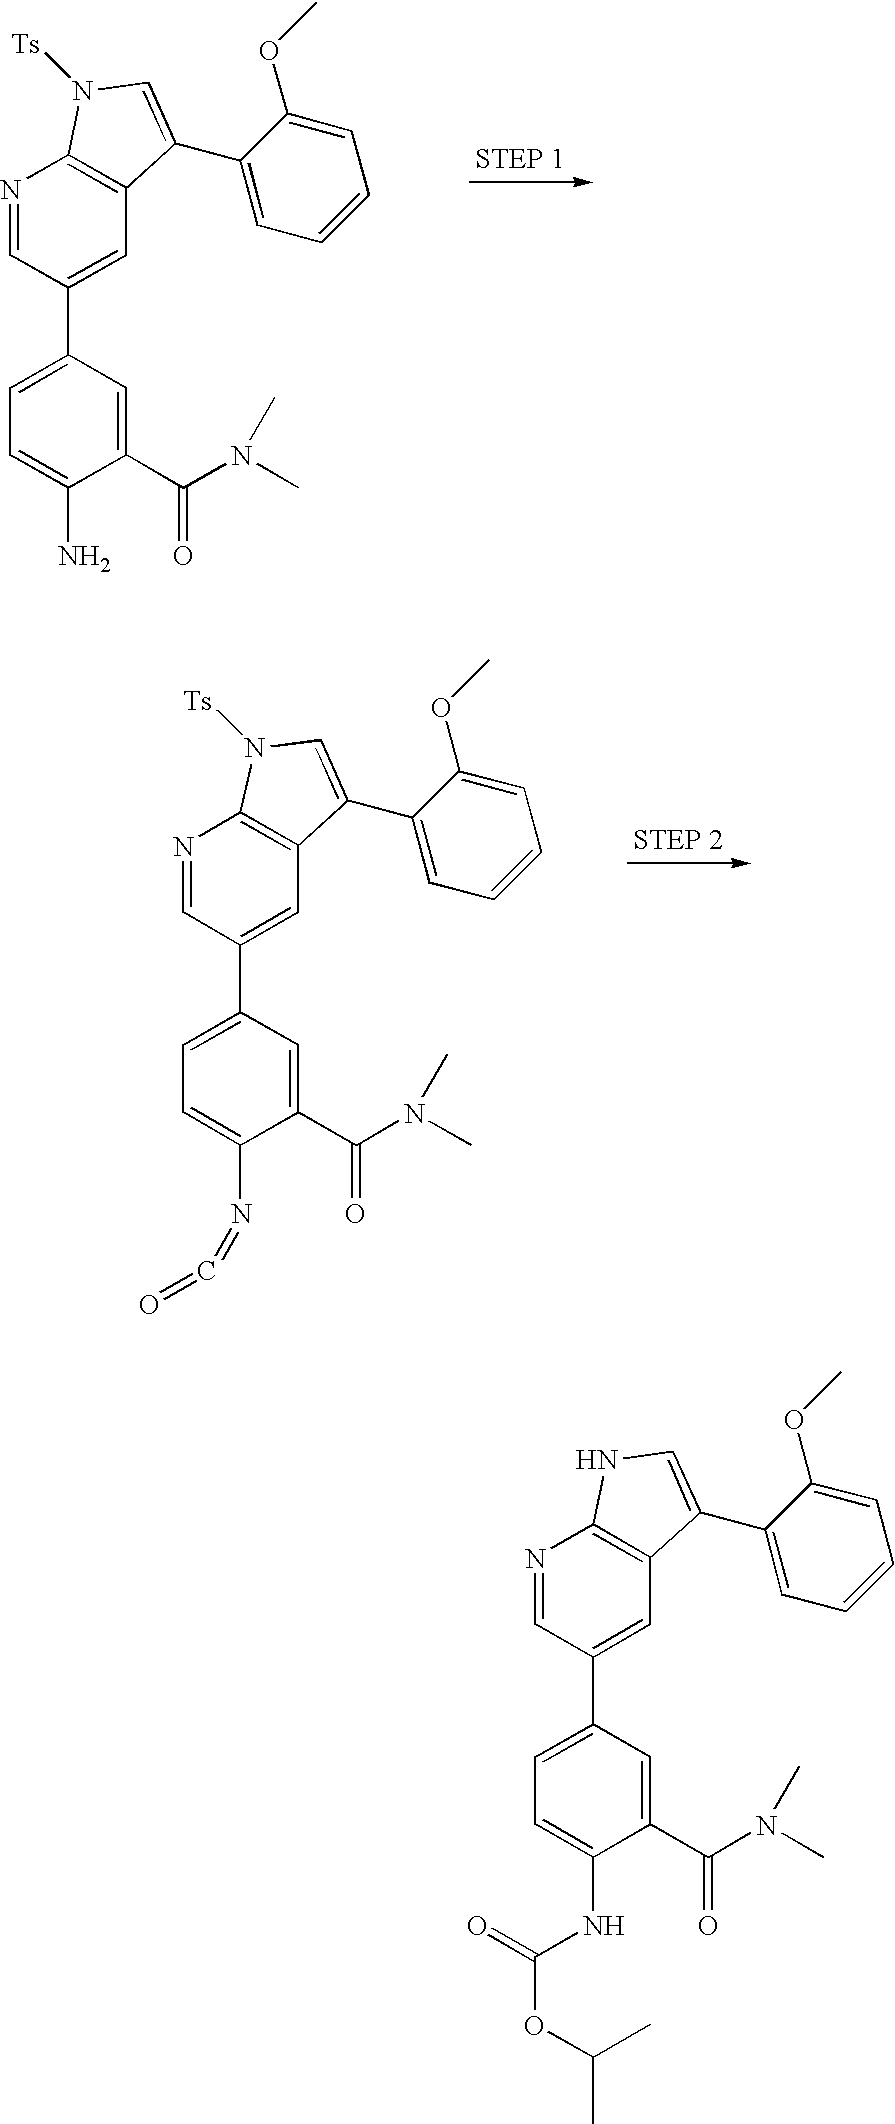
N1=CC(C2=CC=C(N)C(C(N(C)C)=O)=C2)=CC2=C1N([Ts])C=C2C1=CC=CC=C1OC.N1=CC(C2=CC=C(N=C=O)C(C(N(C)C)=O)=C2)=CC2=C1N([Ts])C=C2C1=CC=CC=C1OC.N1=CC(C2=CC=C(NC(OC(C)C)=O)C(C(N(C)C)=O)=C2)=CC2=C1NC=C2C1=CC=CC=C1OC
